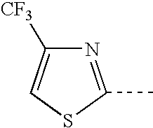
N1=C(C)SC=C1[CF3]
